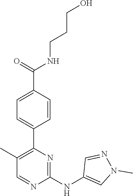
C1(C2=C(C)C=NC(NC3=CN(C)N=C3)=N2)=CC=C(C(NCCCO)=O)C=C1
